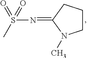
C1CCC(=NS(=O)(C)=O)N1C
